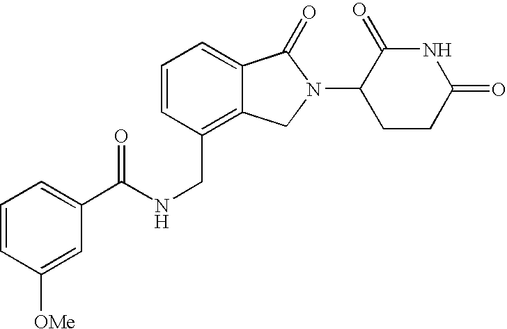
C1(C(NCC2=C3C(=CC=C2)C(=O)N(C2CCC(=O)NC2=O)C3)=O)=CC=CC([OMe])=C1
